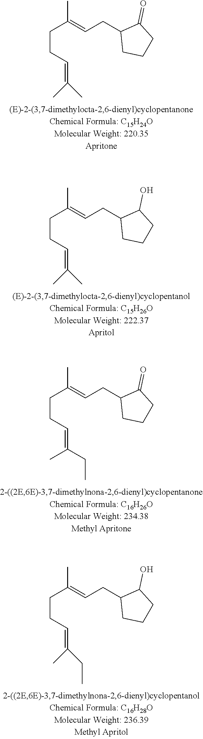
C(C(=CCC1CCCC1=O)C)CC=C(C)C.C(C(=CCC1CCCC1O)C)CC=C(C)C.C(C(=CCC1CCCC1=O)C)CC=C(C)CC.C(C(=CCC1CCCC1O)C)CC=C(C)CC
